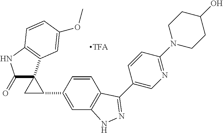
C1(=O)C2(C3=C(N1)C=CC(OC)=C3)CC2C1=CC2=C(C=C1)C(C1=CN=C(N3CCC(O)CC3)C=C1)=NN2
